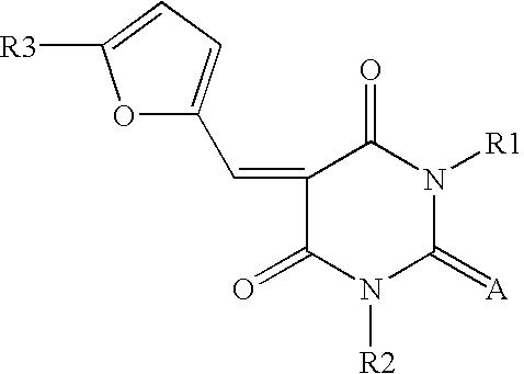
C1(=CC2=CC=C([R3])O2)C(=O)N([R2])C(=[A])N([R1])C1=O
